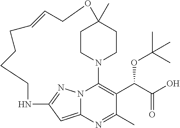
C1CN2CCC1(C)OCC=CCCCCNC1=NN3C2=C(C(C(=O)O)OC(C)(C)C)C(C)=NC3=C1
